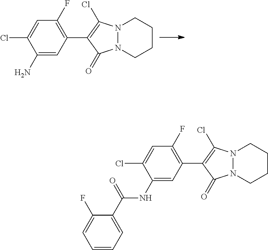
C1=C(Cl)C(N)=CC(C2=C(Cl)N3N(CCCC3)C2=O)=C1F.C1=C(Cl)C(NC(C2=CC=CC=C2F)=O)=CC(C2=C(Cl)N3N(CCCC3)C2=O)=C1F
